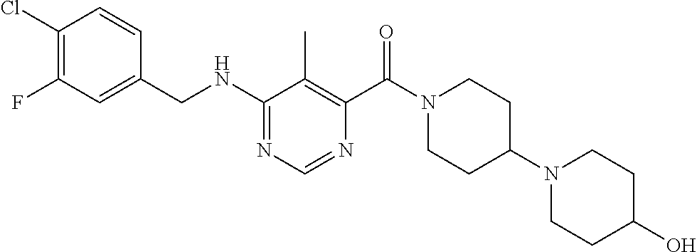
N(C1=NC=NC(C(N2CCC(N3CCC(O)CC3)CC2)=O)=C1C)CC1=CC(F)=C(Cl)C=C1
